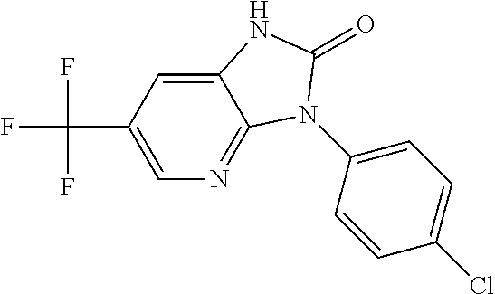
C12=CC(C(F)(F)F)=CN=C1N(C1=CC=C(Cl)C=C1)C(=O)N2
